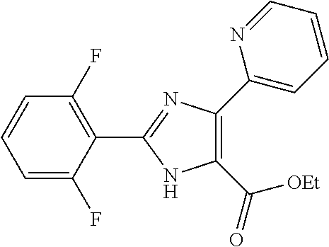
C1=C(F)C(C2=NC(C3=CC=CC=N3)=C(C(=O)[OEt])N2)=C(F)C=C1
